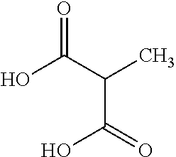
C(C(=O)O)(C(O)=O)C
